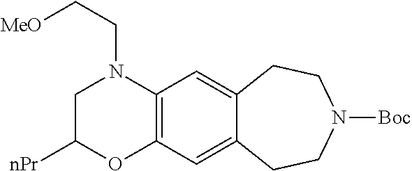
C1C([nPr])OC2=C(N1CC[MeO])C=C1C(=C2)CCN([Boc])CC1
